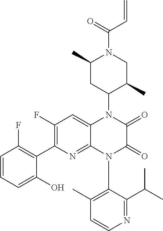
C1(F)=C(C2=C(F)C=CC=C2O)N=C2C(=C1)N(C1C(C)CN(C(=O)C=C)C(C)C1)C(=O)C(=O)N2C1=C(C)C=CN=C1C(C)C
